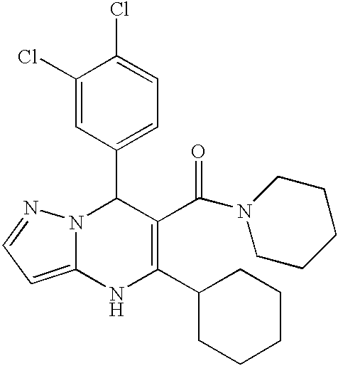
C1(Cl)=CC(C2N3C(=CC=N3)NC(C3CCCCC3)=C2C(N2CCCCC2)=O)=CC=C1Cl
